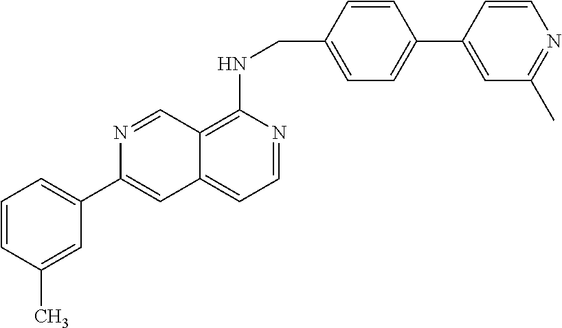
C1=CC(C)=CC(C2=CC3=CC=NC(NCC4=CC=C(C5=CC(C)=NC=C5)C=C4)=C3C=N2)=C1
